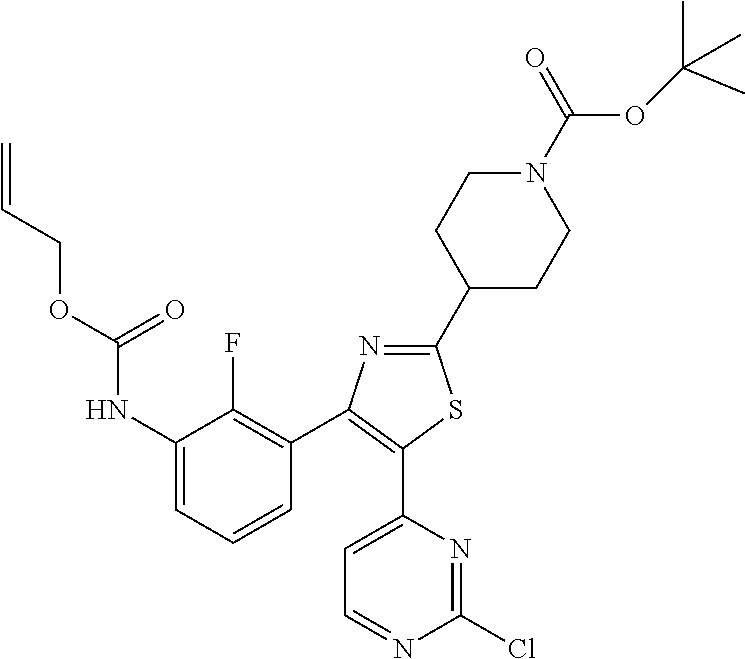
C1(NC(OCC=C)=O)=CC=CC(C2=C(C3=CC=NC(Cl)=N3)SC(C3CCN(C(OC(C)(C)C)=O)CC3)=N2)=C1F
